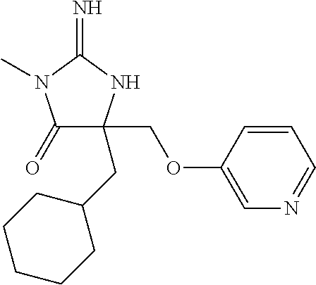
C1(=O)C(CC2CCCCC2)(COC2=CN=CC=C2)NC(=N)N1C
